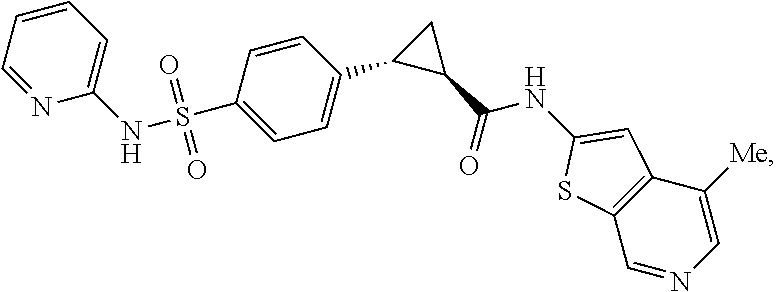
C1=C(S(NC2=CC=CC=N2)(=O)=O)C=CC(C2C(C(=O)NC3=CC4=C(C=NC=C4[Me])S3)C2)=C1
